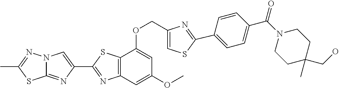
C12=NC(C3=NC4=C(S3)C(OCC3=CSC(C5=CC=C(C(N6CCC(CO)(C)CC6)=O)C=C5)=N3)=CC(OC)=C4)=CN1N=C(C)S2
